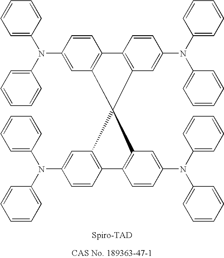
C1=CC=CC(N(C2=CC=CC=C2)C2=CC3=C(C=C2)C2=C(C=C(N(C4=CC=CC=C4)C4=CC=CC=C4)C=C2)C32C3=C(C=CC(N(C4=CC=CC=C4)C4=CC=CC=C4)=C3)C3=C2C=C(N(C2=CC=CC=C2)C2=CC=CC=C2)C=C3)=C1
